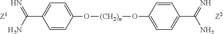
C1=CC(O[(CH2)n]OC2=CC=C(C(=N)N)C=C2)=CC=C1C(N)=N.[Z1].[Z2]
